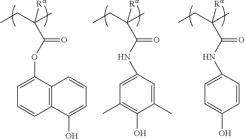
C(C(C)(CC)[Ra])(NC1=CC(C)=C(O)C(C)=C1)=O.C(C(C)(CC)[Ra])(NC1=CC=C(O)C=C1)=O.C(C(C)(CC)[Ra])(OC1=CC=CC2=C1C=CC=C2O)=O
